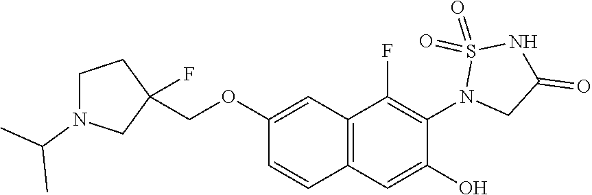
C1(OCC2(F)CCN(C(C)C)C2)=CC2=C(C=C1)C=C(O)C(N1CC(=O)NS1(=O)=O)=C2F
